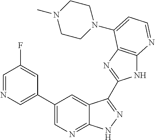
C1(C2=CN=CC(F)=C2)=CN=C2C(=C1)C(C1=NC3=C(N1)N=CC=C3N1CCN(C)CC1)=NN2
